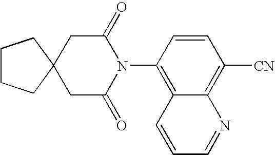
C1CCC2(C1)CC(=O)N(C1=C3C(=C([CN])C=C1)N=CC=C3)C(=O)C2
